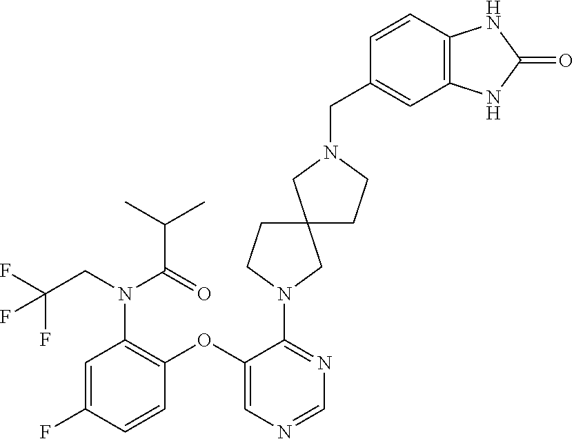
C1=C(F)C=CC(OC2=CN=CN=C2N2CC3(CC2)CCN(CC2=CC4=C(C=C2)NC(=O)N4)C3)=C1N(C(=O)C(C)C)CC(F)(F)F
